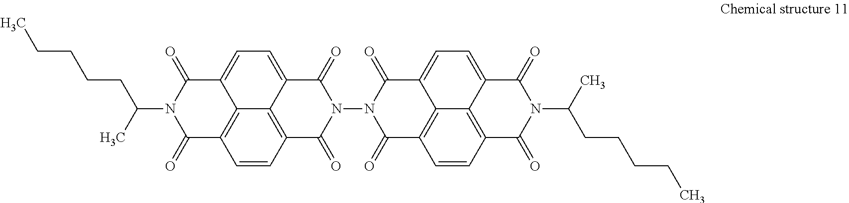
C1=CC2=C3C4=C1C(=O)N(C(CCCCC)C)C(=O)C4=CC=C3C(=O)N(N1C(=O)C3=C4C(=CC=C5C4=C(C=C3)C(=O)N(C(CCCCC)C)C5=O)C1=O)C2=O
